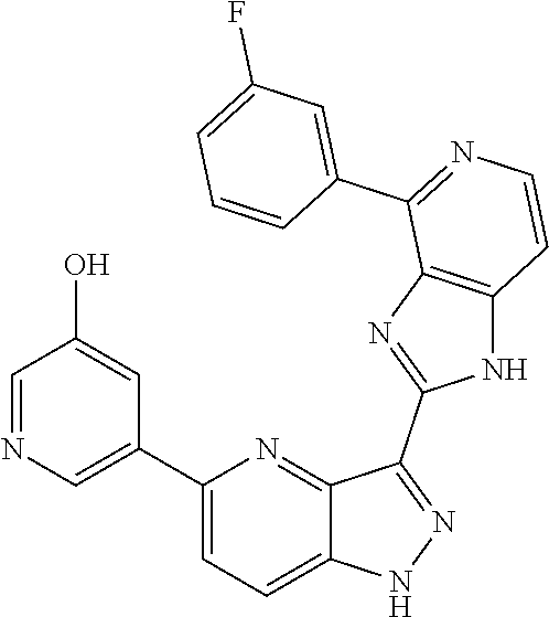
C1(C2=CN=CC(O)=C2)=CC=C2C(=N1)C(C1=NC3=C(N1)C=CN=C3C1=CC(F)=CC=C1)=NN2
